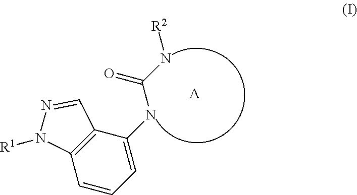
N(C1=CC=CC2=C1C=NN2[R1])C(=O)N[R2].[A]
